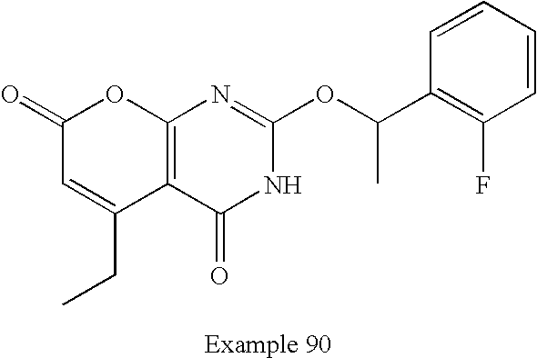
C1(=O)C=C(CC)C2=C(O1)N=C(OC(C1=C(F)C=CC=C1)C)NC2=O
